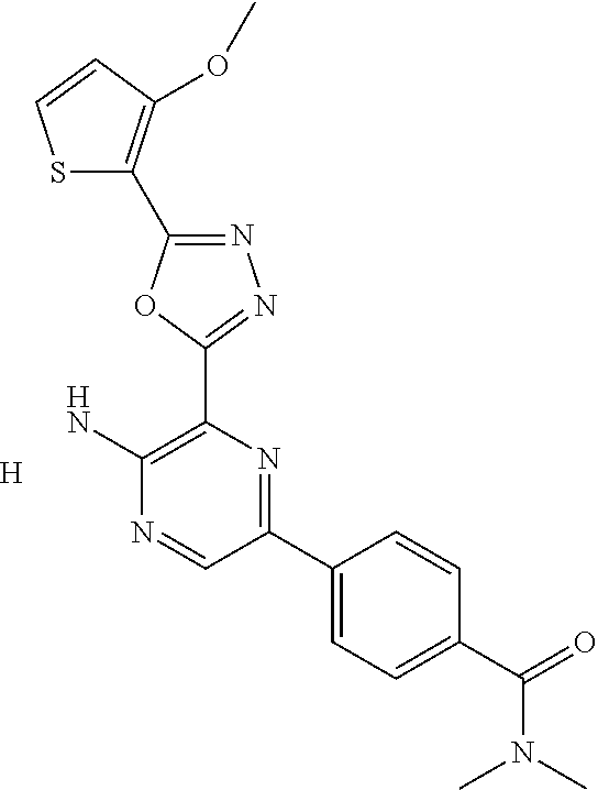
[H].N1=C(C2=C(OC)C=CS2)OC(C2=C(N)N=CC(C3=CC=C(C(N(C)C)=O)C=C3)=N2)=N1
